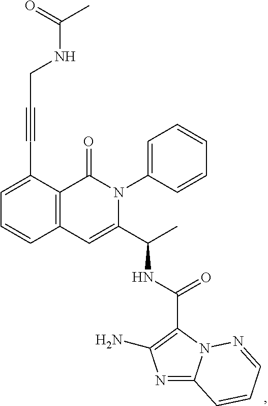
C(C#CC1=CC=CC2=C1C(=O)N(C1=CC=CC=C1)C(C(C)NC(C1=C(N)N=C3N1N=CC=C3)=O)=C2)NC(C)=O
